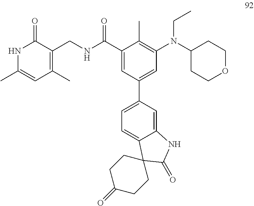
N1C(C)=CC(C)=C(CNC(C2=CC(C3=CC=C4C(=C3)NC(=O)C43CCC(=O)CC3)=CC(N(C3CCOCC3)CC)=C2C)=O)C1=O
